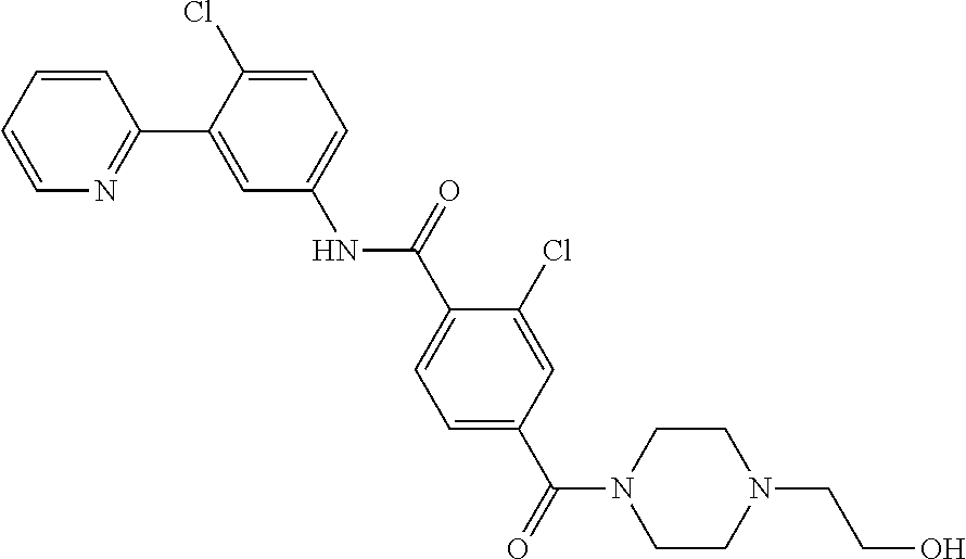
C1=CC=CN=C1C1=CC(NC(C2=CC=C(C(=O)N3CCN(CCO)CC3)C=C2Cl)=O)=CC=C1Cl
